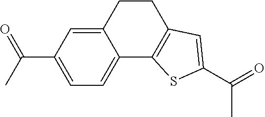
C12=CC(C(C)=O)=CC=C1C1=C(CC2)C=C(C(=O)C)S1
